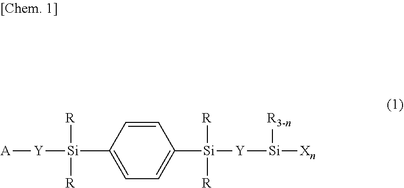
[A][Y][Si]([R])([R])C1=CC=C([Si]([R])([R])[Y][Si]([Xn])[R3-n])C=C1
